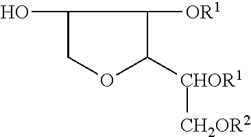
C1(O)COC([CHOR1][CH2OR2])C1[OR1]
